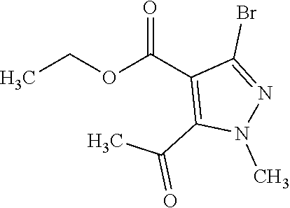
C(C)OC(C1=C(C(=O)C)N(C)N=C1Br)=O
